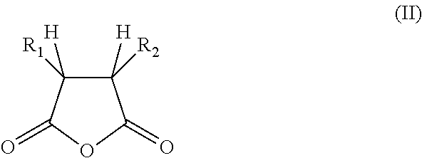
C1([R2])([H])C([R1])([H])C(=O)OC1=O
